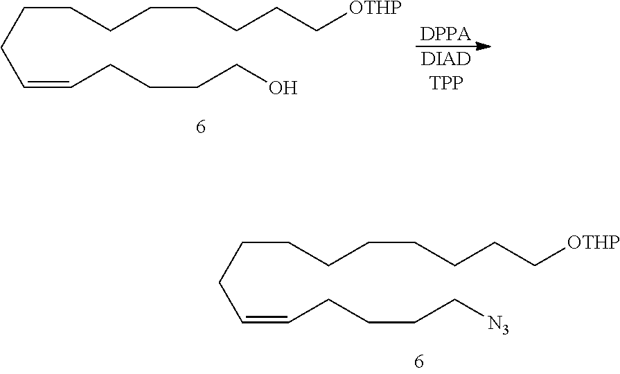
C(CCC=CCCCC[N3])CCCCCC[OTHP].C(CCC=CCCCCO)CCCCCC[OTHP].[DPPA].[DIADTPP]
